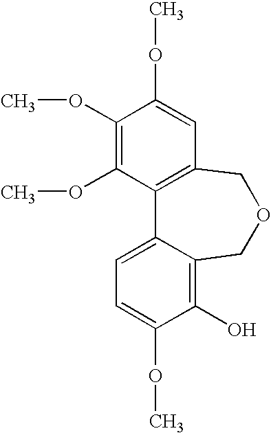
C1(OC)=C(OC)C2=C(C=C1OC)COCC1=C(O)C(OC)=CC=C21
